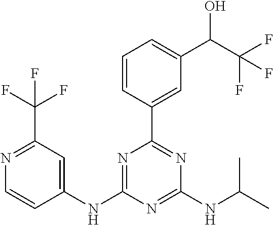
N1=C(C(F)(F)F)C=C(NC2=NC(C3=CC(C(C(F)(F)F)O)=CC=C3)=NC(NC(C)C)=N2)C=C1
